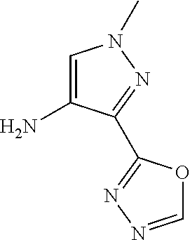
C1=C(N)C(C2=NN=CO2)=NN1C
